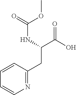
N1=C(CC(C(O)=O)NC(=O)OC)C=CC=C1
